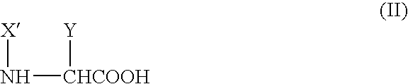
N([CHCOOH][Y])[X]
